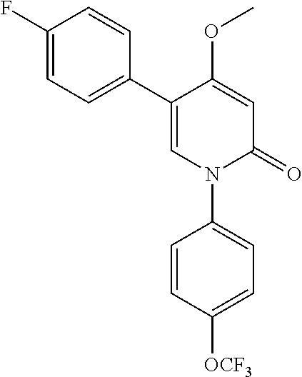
C1=C(OC)C(C2=CC=C(F)C=C2)=CN(C2=CC=C([OCF3])C=C2)C1=O
